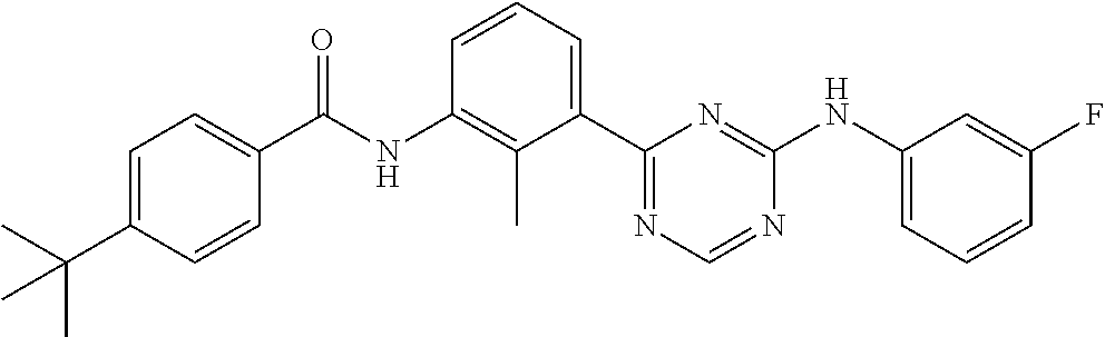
N(C1=C(C)C(C2=NC=NC(NC3=CC=CC(F)=C3)=N2)=CC=C1)C(=O)C1=CC=C(C(C)(C)C)C=C1
